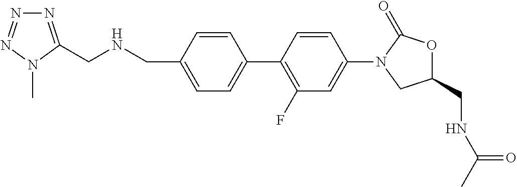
C1(CNCC2=NN=NN2C)=CC=C(C2=C(F)C=C(N3C(=O)OC(CNC(C)=O)C3)C=C2)C=C1
